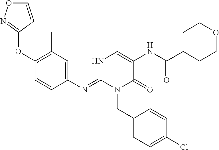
C1(N=C2N(CC3=CC=C(Cl)C=C3)C(=O)C(NC(=O)C3CCOCC3)=CN2)=CC(C)=C(OC2=NOC=C2)C=C1
